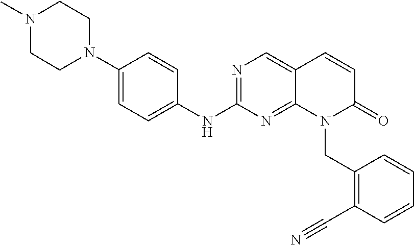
N1=C(NC2=CC=C(N3CCN(C)CC3)C=C2)N=C2C(=C1)C=CC(=O)N2CC1=C(C#N)C=CC=C1
